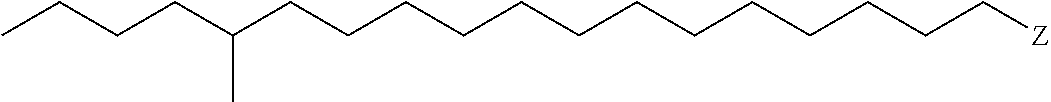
C(CCCCC[Z])CCCCCCCC(CCCC)C
